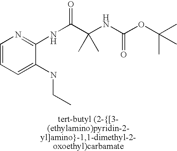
C1=CC=C(NCC)C(NC(C(NC(OC(C)(C)C)=O)(C)C)=O)=N1
